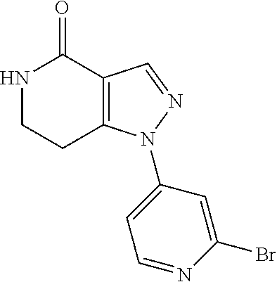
C12=C(C=NN1C1=CC=NC(Br)=C1)C(=O)NCC2
